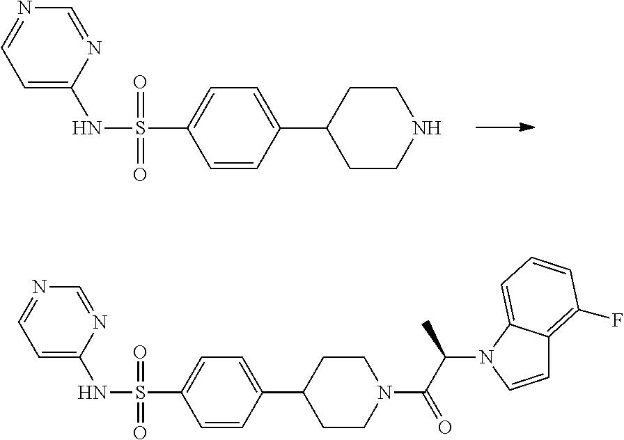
C1=CC(C2CCNCC2)=CC=C1S(NC1=CC=NC=N1)(=O)=O.C1=CC(C2CCN(C(C(N3C=CC4=C(F)C=CC=C34)C)=O)CC2)=CC=C1S(NC1=CC=NC=N1)(=O)=O
